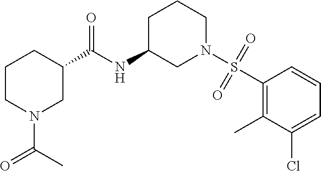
C1CN(C(=O)C)CC(C(NC2CN(S(=O)(=O)C3=C(C)C(Cl)=CC=C3)CCC2)=O)C1
